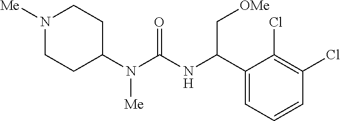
N1([Me])CCC(N(C(NC(C2=CC=CC(Cl)=C2Cl)C[OMe])=O)[Me])CC1
